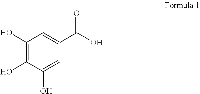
C1(O)=C(O)C(O)=CC(C(O)=O)=C1
